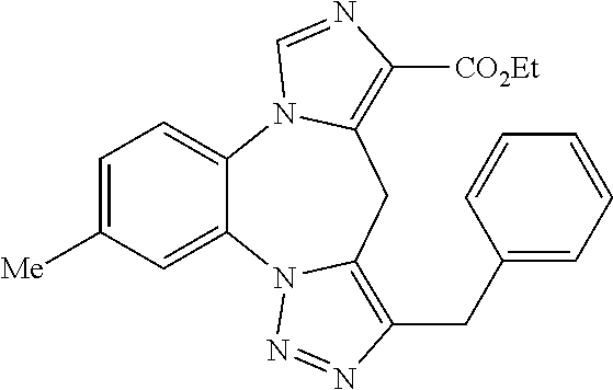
C1=C([Me])C=C2C(=C1)N1C(=C([CO2Et])N=C1)CC1=C(CC3=CC=CC=C3)N=NN21
